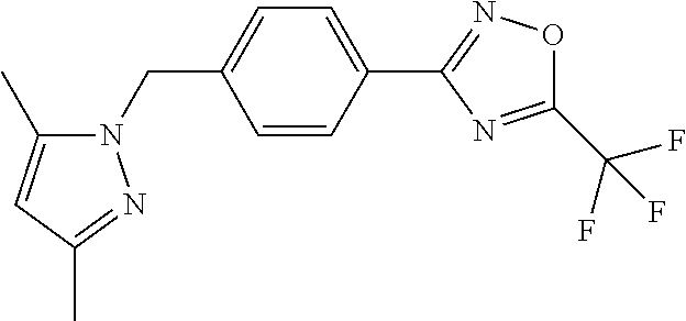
N1(CC2=CC=C(C3=NOC(C(F)(F)F)=N3)C=C2)C(C)=CC(C)=N1
